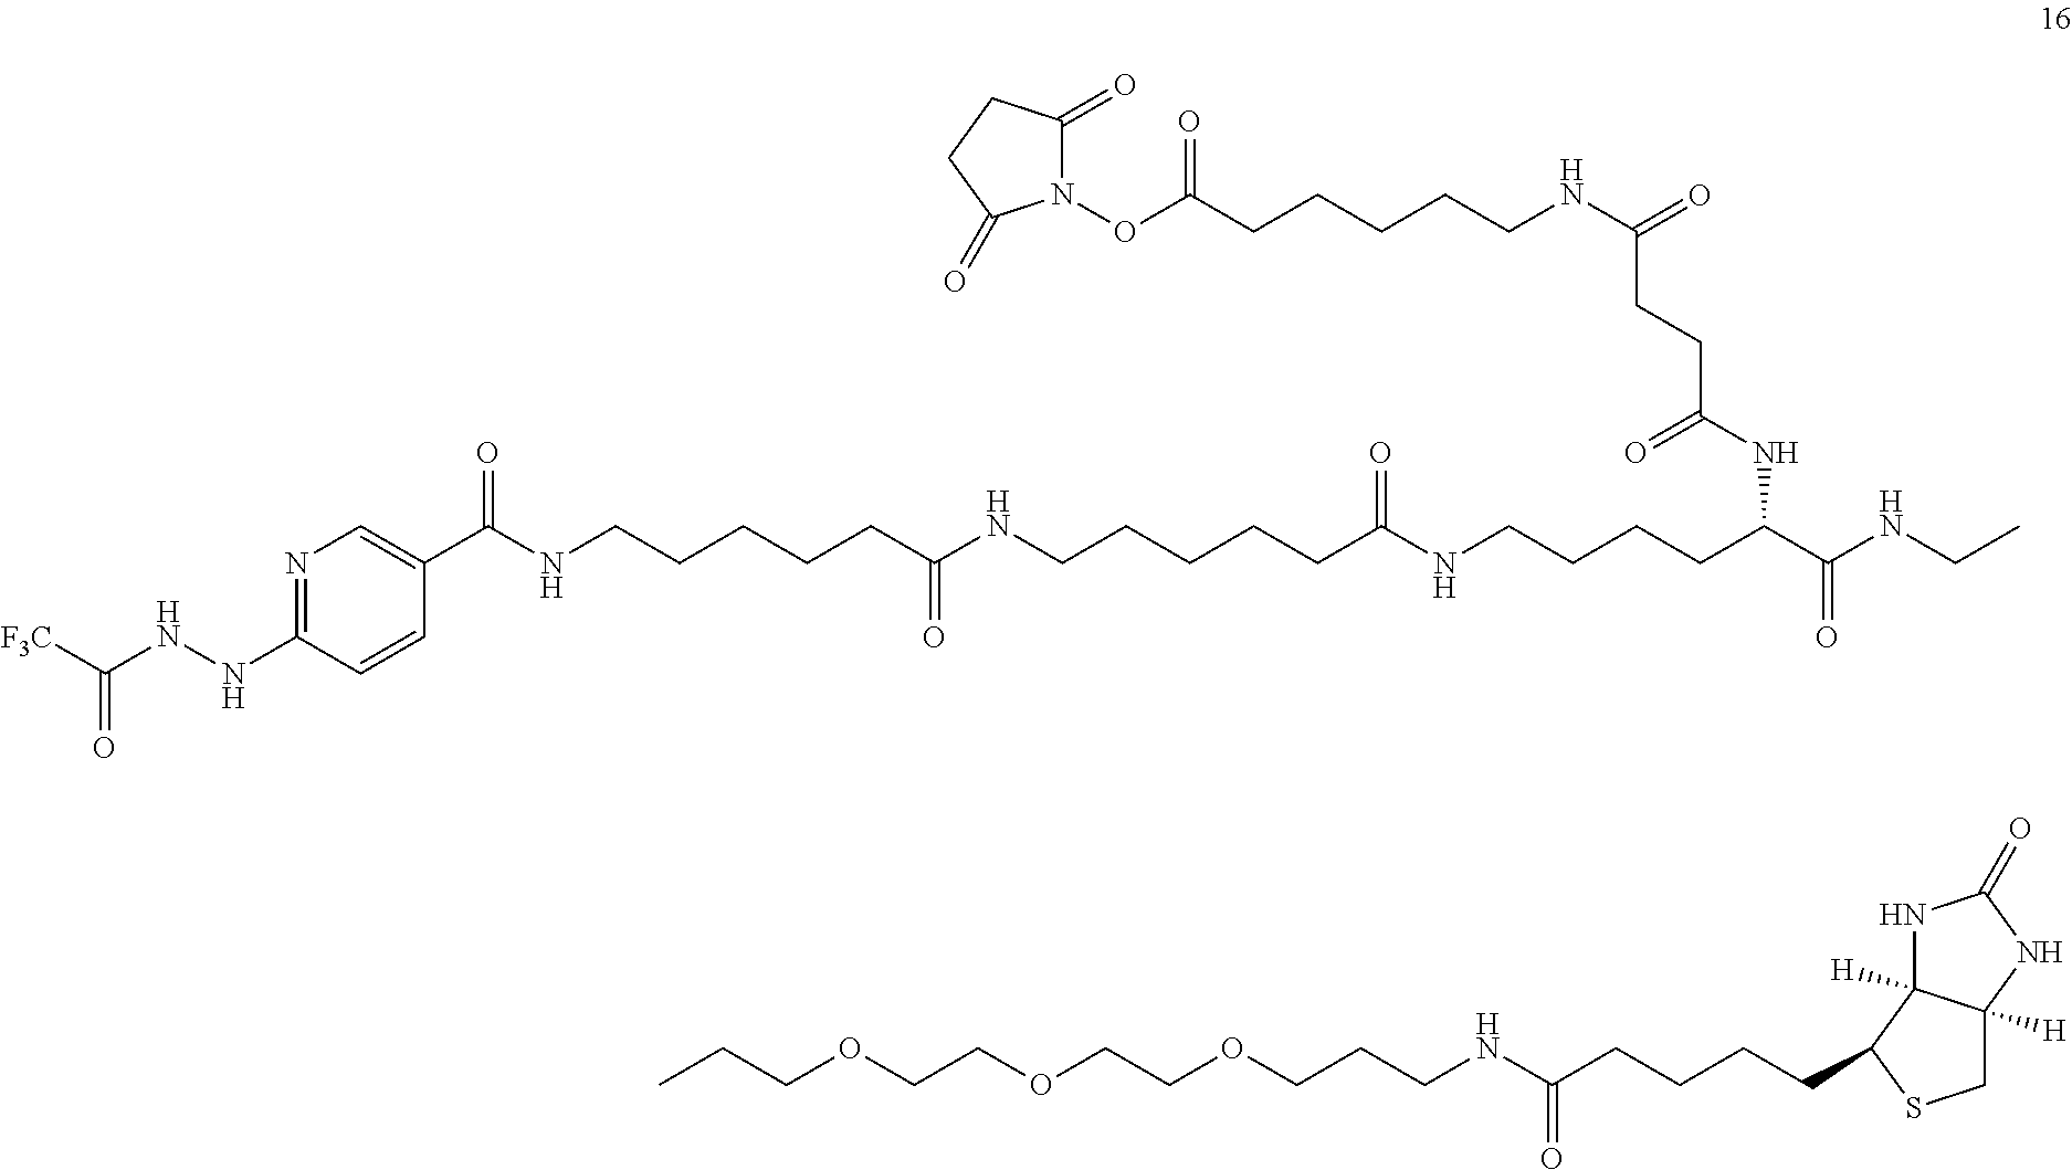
O(CCOCCCNC(CCCCC1SCC2([H])C1([H])NC(=O)N2)=O)CCOCCC.C(CCC(NC(C(NCC)=O)CCCCNC(CCCCCNC(CCCCCNC(C1=CN=C(NNC([F3C])=O)C=C1)=O)=O)=O)=O)(NCCCCCC(ON1C(=O)CCC1=O)=O)=O
